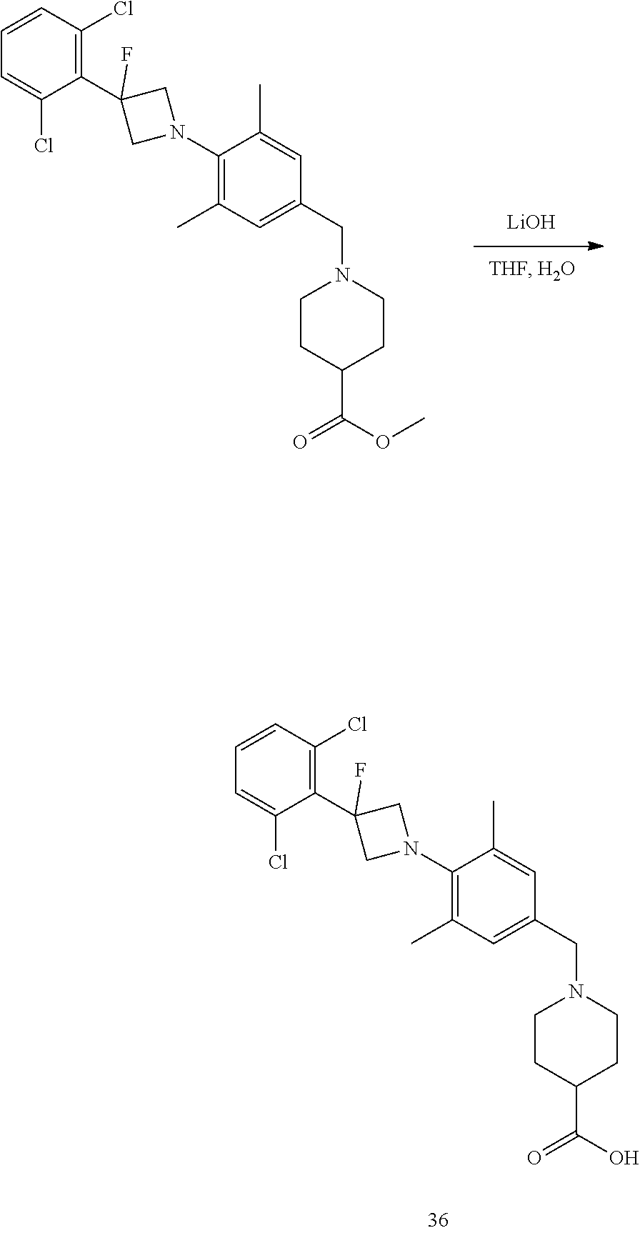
[LiOH].C1=CC(Cl)=C(C2(F)CN(C3=C(C)C=C(CN4CCC(C(=O)OC)CC4)C=C3C)C2)C(Cl)=C1.C1=CC(Cl)=C(C2(F)CN(C3=C(C)C=C(CN4CCC(C(=O)O)CC4)C=C3C)C2)C(Cl)=C1
